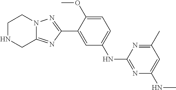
C1NCC2=NC(C3=CC(NC4=NC(NC)=CC(C)=N4)=CC=C3OC)=NN2C1
